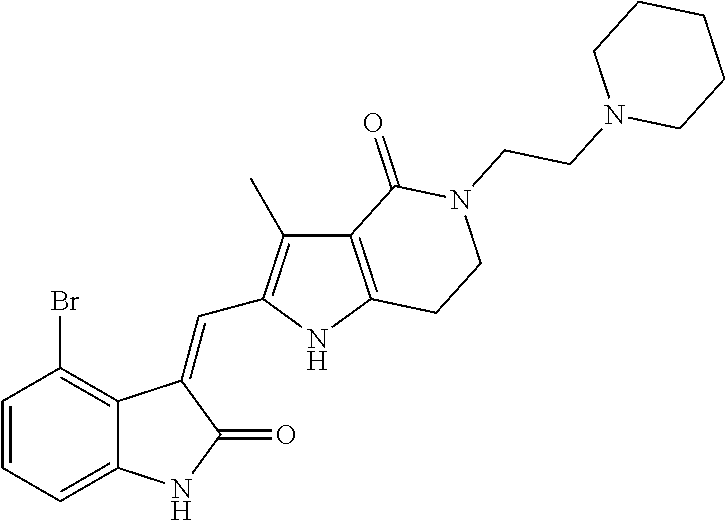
C1=CC=C2C(=C1Br)C(=CC1=C(C)C3=C(N1)CCN(CCN1CCCCC1)C3=O)C(=O)N2
